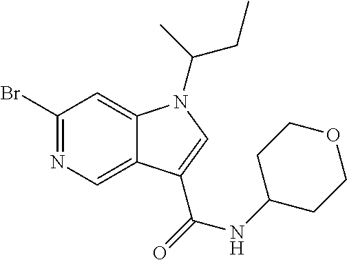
C12=CN=C(Br)C=C1N(C(C)CC)C=C2C(NC1CCOCC1)=O
